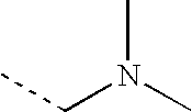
CCN(C)C
